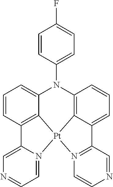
C1=CC2=C3C(=C1)N(C1=CC=C(F)C=C1)C1=C4C(=CC=C1)C1=N([Pt]34N3=CC=NC=C23)C=CN=C1
